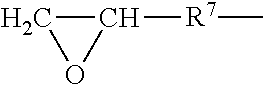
C1([R7]C)CO1
